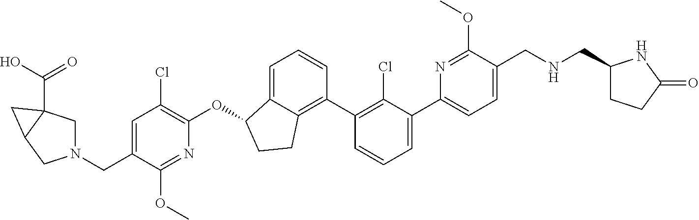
O(C1C2=CC=CC(C3=C(Cl)C(C4=CC=C(CNCC5CCC(=O)N5)C(OC)=N4)=CC=C3)=C2CC1)C1=C(Cl)C=C(CN2CC3(C(O)=O)C(C2)C3)C(OC)=N1
